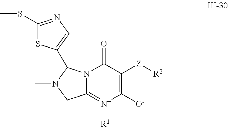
C1([O-])=C([Z][R2])C(=O)N2C(=[N+]1[R1])CN(C)C2C1=CN=C(SC)S1
